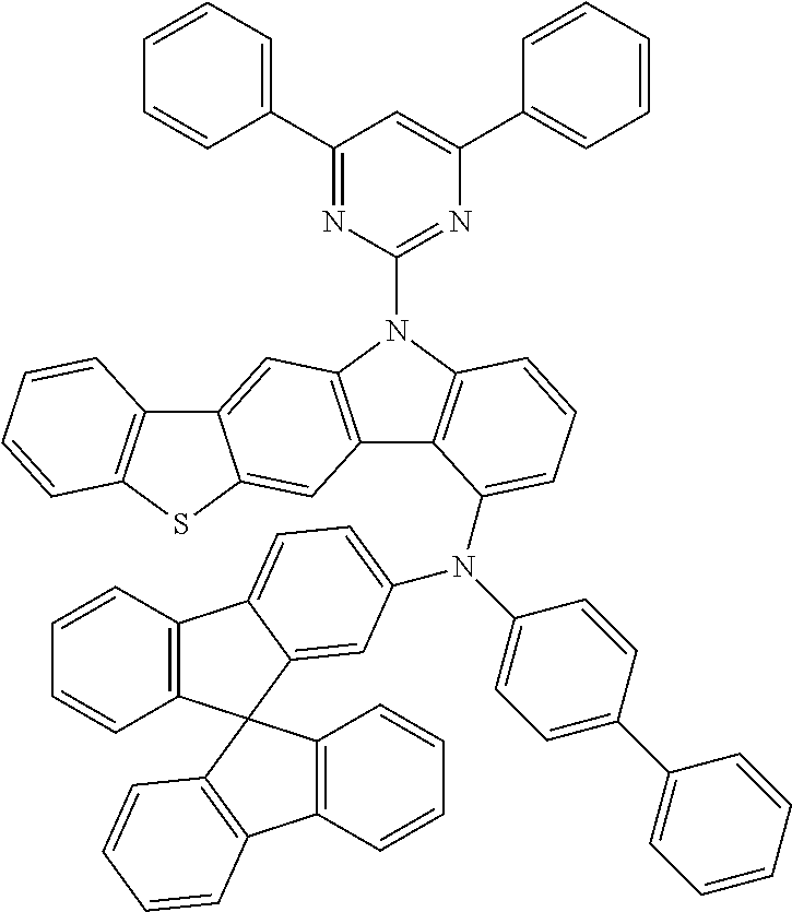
C1(C2=CC=CC=C2)=NC(N2C3=C(C4=C2C=C2C(=C4)SC4=C2C=CC=C4)C(N(C2=CC=C(C4=CC=CC=C4)C=C2)C2=CC=C4C5=C(C=CC=C5)C5(C4=C2)C2=C(C=CC=C2)C2=C5C=CC=C2)=CC=C3)=NC(C2=CC=CC=C2)=C1
